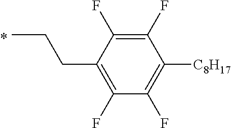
C1(F)=C(F)C([C8H17])=C(F)C(F)=C1CCC
